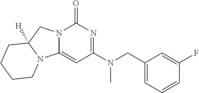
C1(CN(C2=NC(=O)N3C(=C2)N2C([H])(C3)CCCC2)C)=CC=CC(F)=C1
